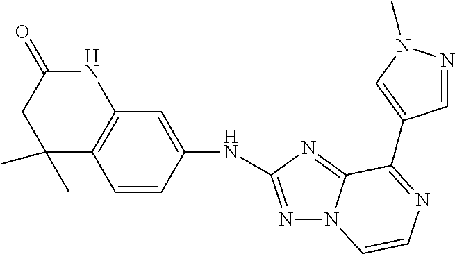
C1=CC(NC2=NN3C(=N2)C(C2=CN(C)N=C2)=NC=C3)=CC2=C1C(C)(C)CC(=O)N2
